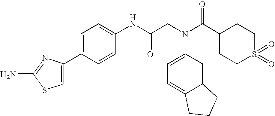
NC1=NC(C2=CC=C(NC(CN(C3=CC=C4C(=C3)CCC4)C(C3CCS(=O)(=O)CC3)=O)=O)C=C2)=CS1
